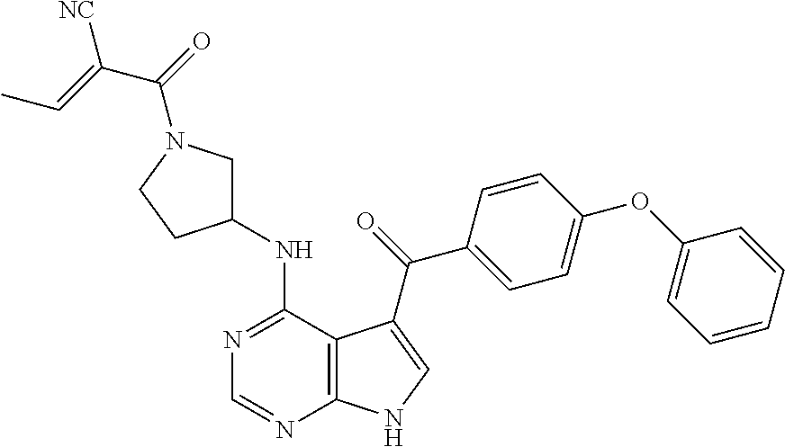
N1=C(NC2CN(C(=O)C(=CC)[NC])CC2)C2=C(N=C1)NC=C2C(=O)C1=CC=C(OC2=CC=CC=C2)C=C1
